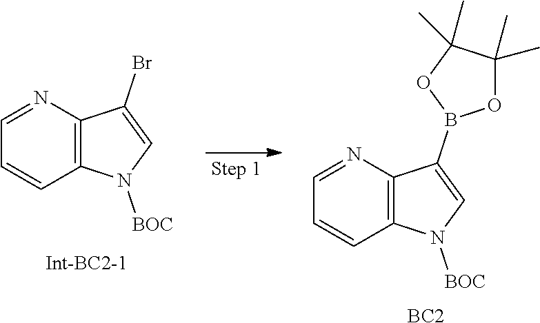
C1=NC2=C(C=C1)N([BOC])C=C2B1OC(C)(C)C(C)(C)O1.[BC2].C1=NC2=C(C=C1)N([BOC])C=C2Br
